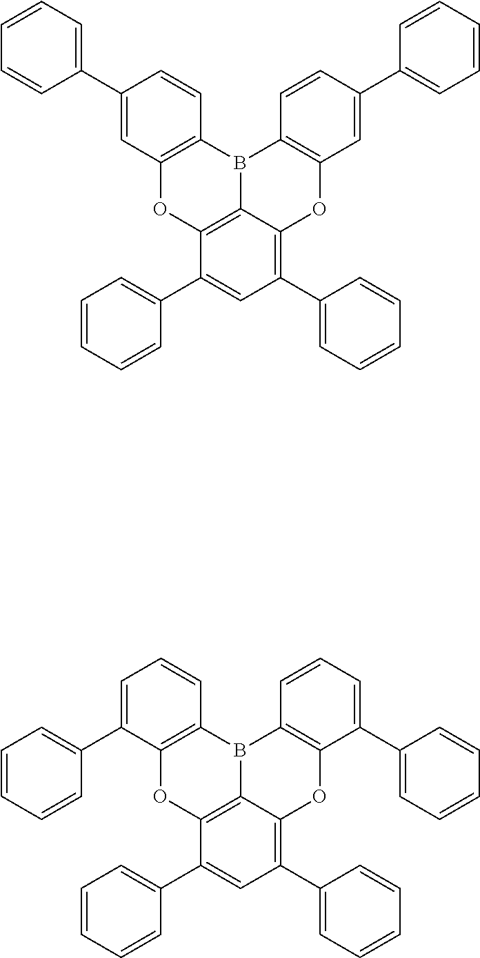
C1(C2=CC=CC=C2)=CC2=C(C=C1)B1C3=C(O2)C(C2=CC=CC=C2)=CC(C2=CC=CC=C2)=C3OC2=C1C=CC(C1=CC=CC=C1)=C2.C1=C(C2=CC=CC=C2)C2=C(C=C1)B1C3=C(O2)C(C2=CC=CC=C2)=CC(C2=CC=CC=C2)=C3OC2=C1C=CC=C2C1=CC=CC=C1
